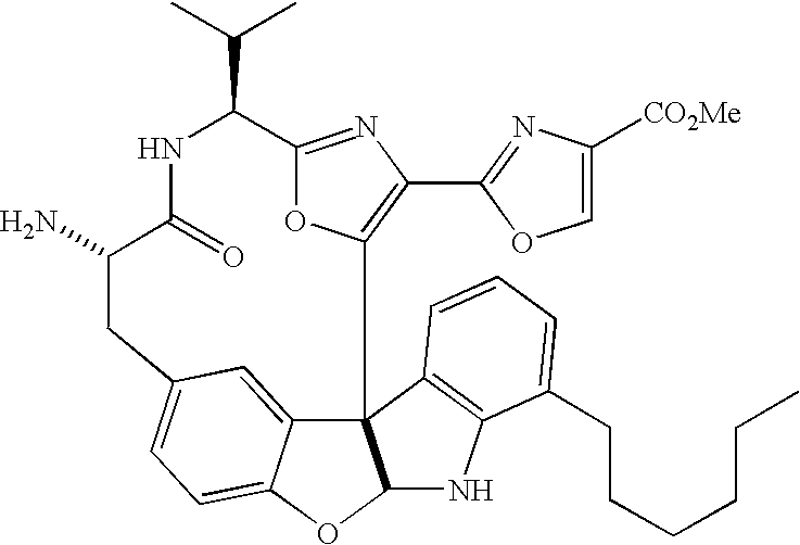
C12=NC(C3=NC([CO2Me])=CO3)=C(O1)C13C4=CC(=CC=C4OC1NC1=C3C=CC=C1CCCCCC)CC(N)C(=O)NC2C(C)C
